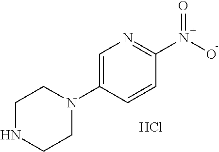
C1=C(N2CCNCC2)C=CC(N(O)=O)=N1.Cl
